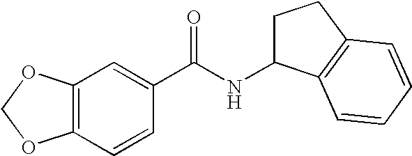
C1(NC(=O)C2=CC3=C(C=C2)OCO3)CCC2=C1C=CC=C2
